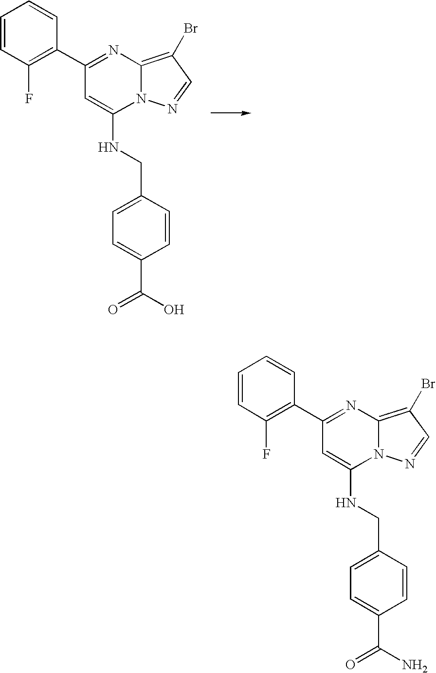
C12=C(Br)C=NN1C(NCC1=CC=C(C(N)=O)C=C1)=CC(C1=C(F)C=CC=C1)=N2.C12=C(Br)C=NN1C(NCC1=CC=C(C(O)=O)C=C1)=CC(C1=C(F)C=CC=C1)=N2
